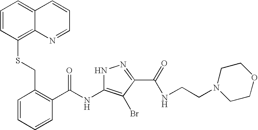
C1=CC(SCC2=C(C(NC3=C(Br)C(C(NCCN4CCOCC4)=O)=NN3)=O)C=CC=C2)=C2C(=C1)C=CC=N2
